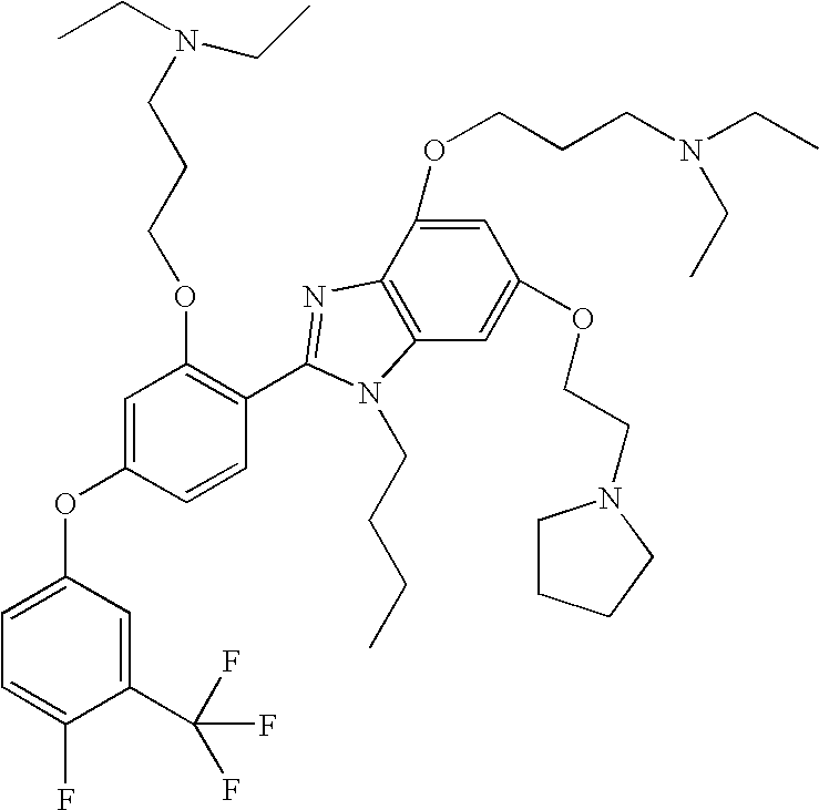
C1=C(OCCCN(CC)CC)C2=C(C=C1OCCN1CCCC1)N(CCCC)C(C1=C(OCCCN(CC)CC)C=C(OC3=CC=C(F)C(C(F)(F)F)=C3)C=C1)=N2
